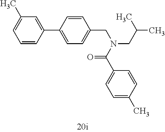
C1=CC(C2=CC=C(CN(CC(C)C)C(C3=CC=C(C)C=C3)=O)C=C2)=CC(C)=C1
